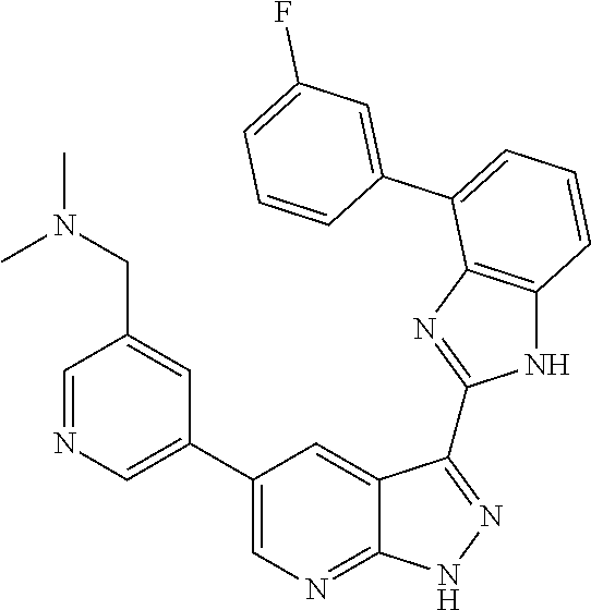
C1=C(C2=CC=CC3=C2N=C(C2=NNC4=NC=C(C5=CN=CC(CN(C)C)=C5)C=C42)N3)C=CC=C1F
